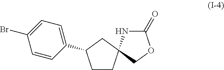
C1CC2(CC1C1=CC=C(Br)C=C1)COC(=O)N2
